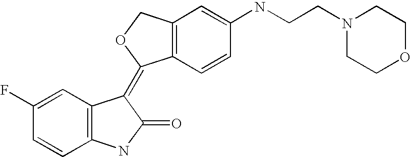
C12=C(C=C(NCCN3CCOCC3)C=C1)COC2=C1C2=C(C=CC(F)=C2)NC1=O
